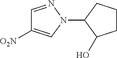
C1=NN(C2C(O)CCC2)C=C1[O2N]
